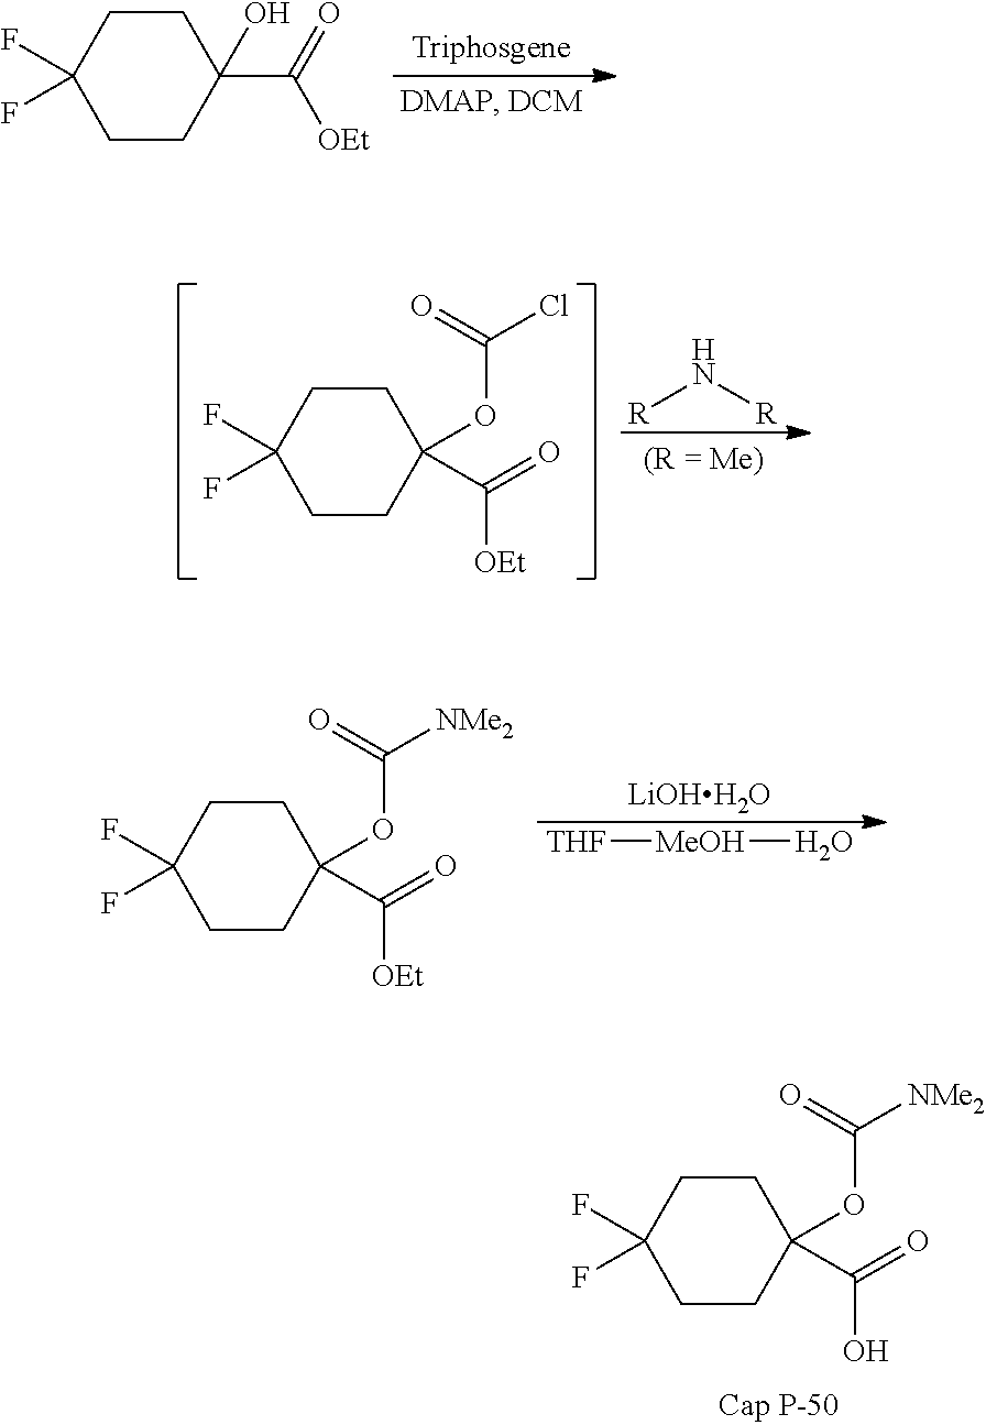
C1CC(F)(F)CCC1(OC([NMe2])=O)C(=O)O.C1CC(F)(F)CCC1(C(=O)[OEt])O.C1CC(F)(F)CCC1(OC(Cl)=O)C(=O)[OEt].[R]N[R].C1CC(F)(F)CCC1(OC([NMe2])=O)C(=O)[OEt].[LiOHH2O].[THF][MeOH]O
